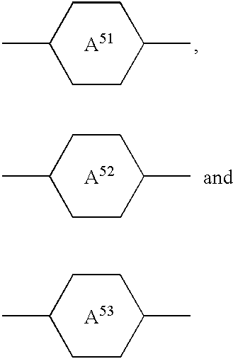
C1C(C)CCC(C)C1.C1C(C)CCC(C)C1.C1C(C)CCC(C)C1
